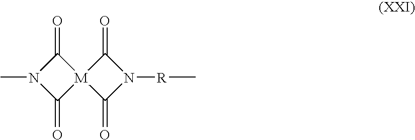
N1(C)C(=O)[M]2(C1=O)C(=O)N([R]C)C2=O
